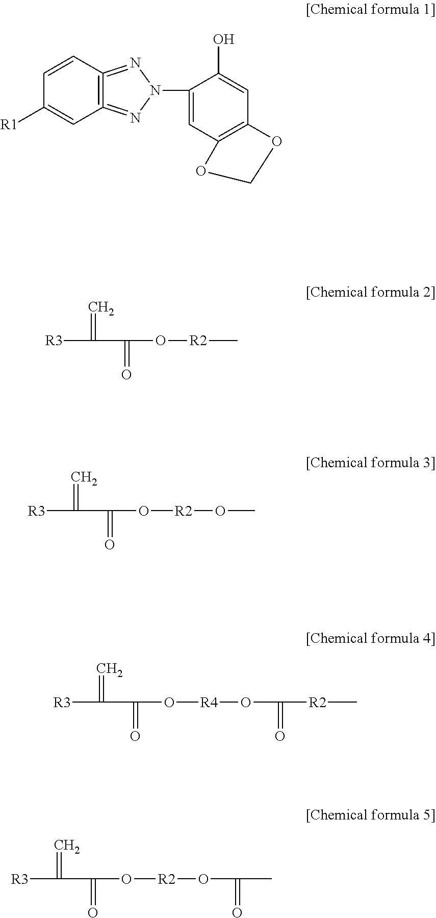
C12=C(=NN(C3=CC4=C(C=C3O)OCO4)N=1)C=CC([R1])=C2.[R3]C(=C)C(=O)O[R2]C.[R3]C(=C)C(=O)O[R2]OC.[R3]C(=C)C(=O)O[R4]OC(=O)[R2]C.[R3]C(=C)C(=O)O[R2]OC(=O)C
